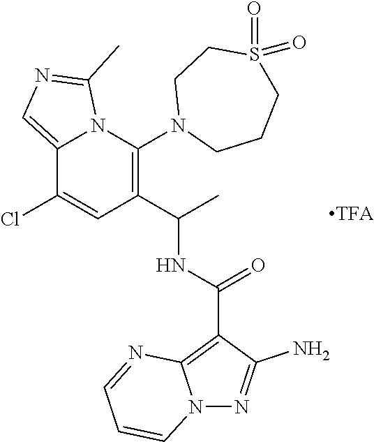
C12=CN=C(C)N1C(N1CCCS(=O)(=O)CC1)=C(C(NC(C1=C3N(N=C1N)C=CC=N3)=O)C)C=C2Cl
